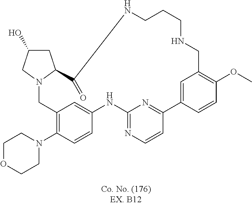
N12CC3=C(N4CCOCC4)C=CC(=C3)NC3=NC=CC(=N3)C3=CC(=C(OC)C=C3)CNCCCNC(=O)C1CC(O)C2
